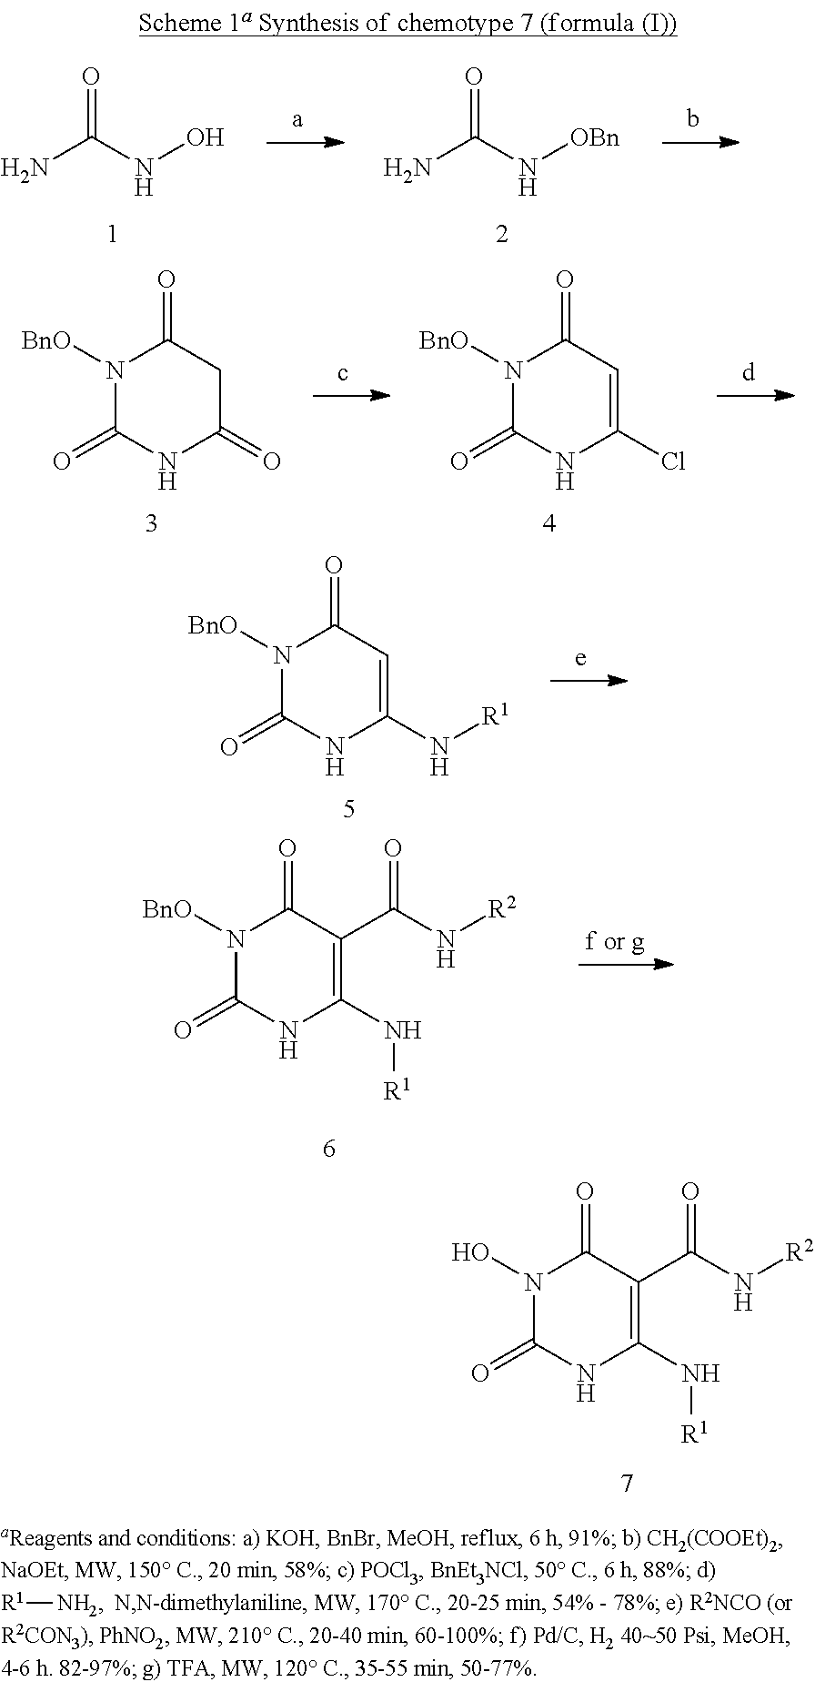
N1(O)C(=O)NC(N[R1])=C(C(N[R2])=O)C1=O.NC(NO)=O.NC(N[OBn])=O.N1([BnO])C(=O)NC(=O)CC1=O.N1([BnO])C(=O)NC(Cl)=CC1=O.N1([BnO])C(=O)NC(N[R1])=CC1=O.N1([BnO])C(=O)NC(N[R1])=C(C(N[R2])=O)C1=O.[R1][NH2]
